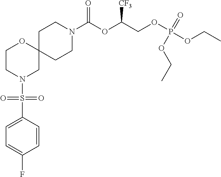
C1CN(C(OC(COP(OCC)(=O)OCC)[CF3])=O)CCC12OCCN(S(C1=CC=C(F)C=C1)(=O)=O)C2
